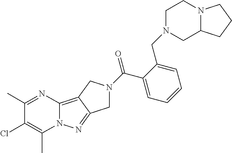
C12=C3C(=NN1C(C)=C(Cl)C(C)=N2)CN(C(C1=CC=CC=C1CN1CC2N(CC1)CCC2)=O)C3
